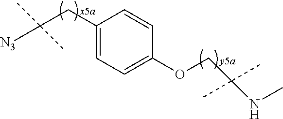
[N3]C(CC1=CC=C(OCC(NC)(C)C)C=C1)(C)C
